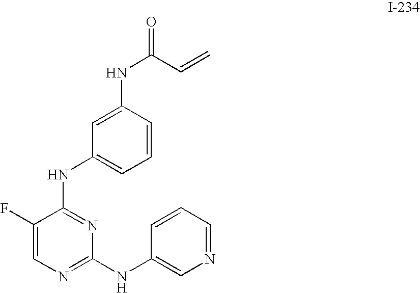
C1=CC(NC(C=C)=O)=CC(NC2=NC(NC3=CN=CC=C3)=NC=C2F)=C1
